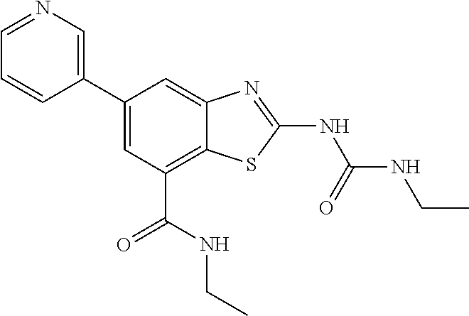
C1(C2=CN=CC=C2)=CC(C(=O)NCC)=C2C(=C1)N=C(NC(=O)NCC)S2
